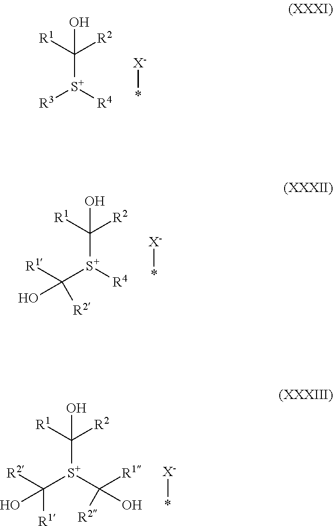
C(O)([S+]([R4])[R3])([R2])[R1].[X-]*.C(O)([S+]([R4])C([R2])([R1])O)([R2])[R1].[X-]*.C(O)([S+](C([R2])([R1])O)C([R1])([R2])O)([R2])[R1].[X-]*
